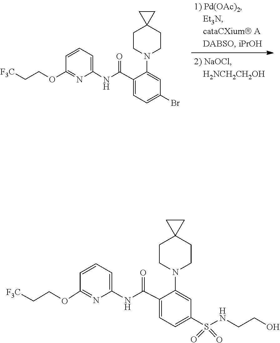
C1=C(C(NC2=CC=CC(OCC[F3C])=N2)=O)C(N2CCC3(CC2)CC3)=CC(Br)=C1.O=S(=O)(C1=CC=C(C(NC2=CC=CC(OCC[F3C])=N2)=O)C(N2CCC3(CC2)CC3)=C1)NCCO
